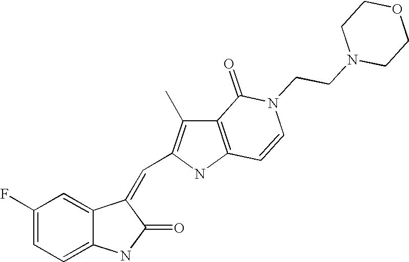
C1(F)=CC=C2C(=C1)C(=CC1=C(C)C3=C(N1)C=CN(CCN1CCOCC1)C3=O)C(=O)N2
